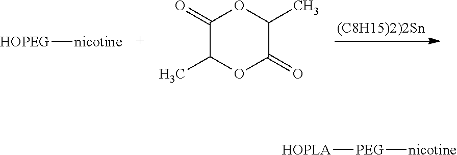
[HOPEG][nicotine].C1(=O)C(C)OC(=O)C(C)O1.[HOPLA][PEG][nicotine]
